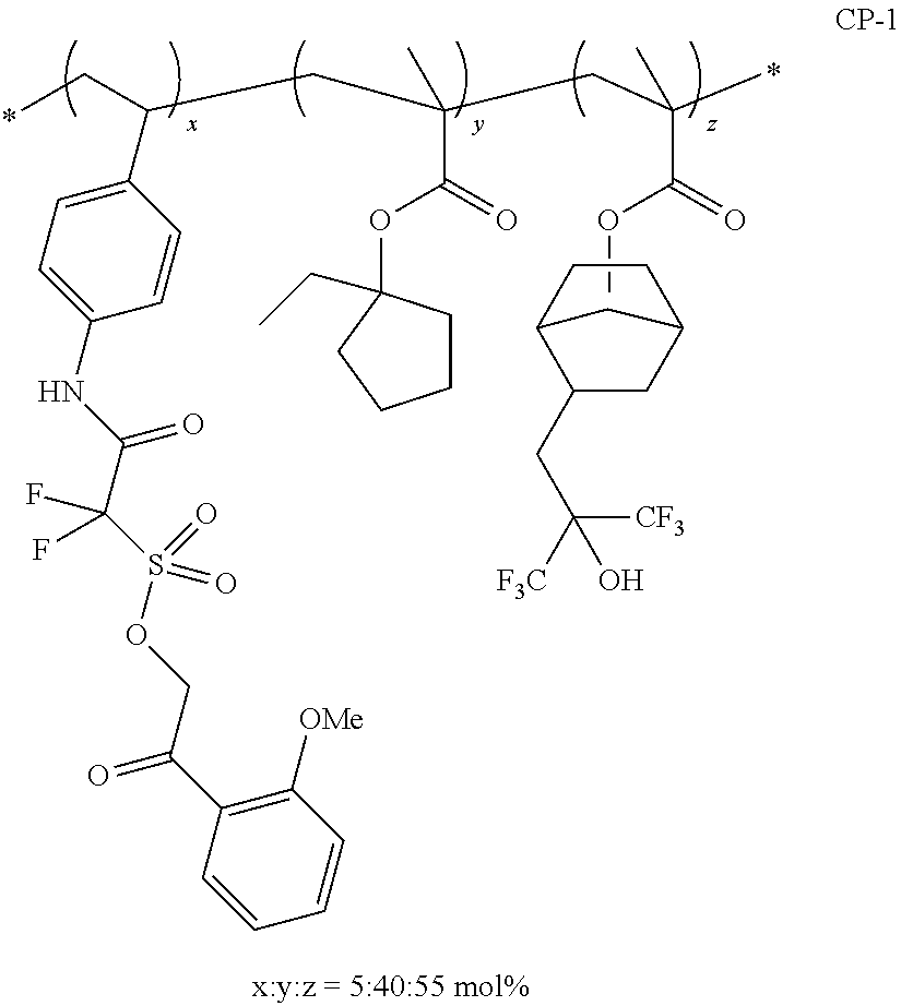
C12C(CC([F3C])([CF3])O)CC(C1)CC2.COC(=O)C(CC(CC(CC)C1=CC=C(NC(C(S(=O)(OCC(C2=C([OMe])C=CC=C2)=O)=O)(F)F)=O)C=C1)(C(=O)OC1(CC)CCCC1)C)(C)C
